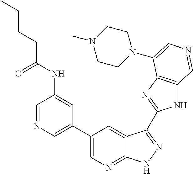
C1(C2=CN=CC(NC(CCCC)=O)=C2)=CN=C2C(=C1)C(C1=NC3=C(N1)C=NC=C3N1CCN(C)CC1)=NN2
